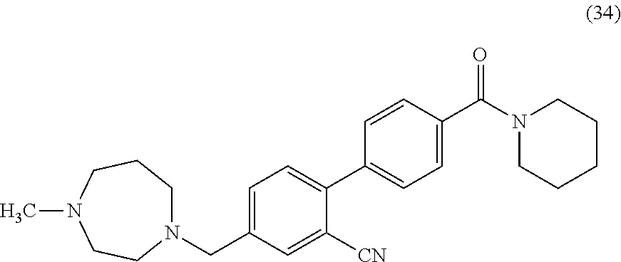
N1(CC2=CC=C(C3=CC=C(C(N4CCCCC4)=O)C=C3)C([CN])=C2)CCCN(C)CC1
